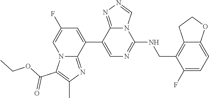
C12=C(CNC3=NC=C(C4=CC(F)=CN5C4=NC(C)=C5C(OCC)=O)C4=NN=CN34)C(F)=CC=C1OCC2
